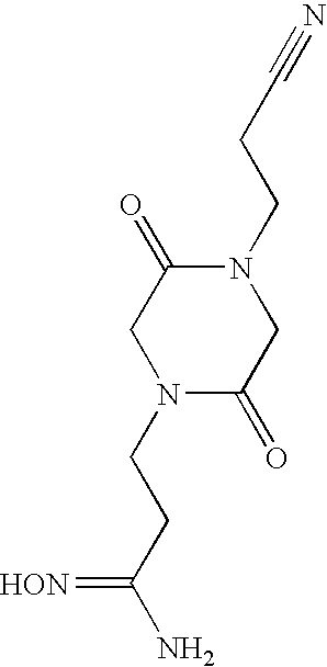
[HON]=C(CCN1C(=O)CN(CCC#N)C(=O)C1)N
